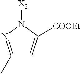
C1(C)=NN([X2])C([COOEt])=C1
